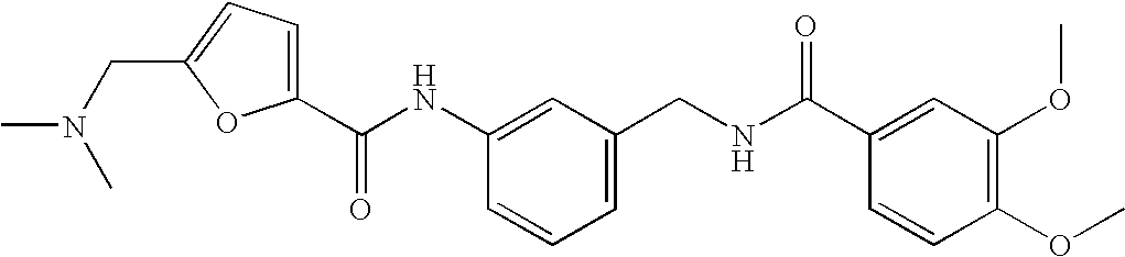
C(NC1=CC(CNC(C2=CC(OC)=C(OC)C=C2)=O)=CC=C1)(=O)C1=CC=C(CN(C)C)O1
